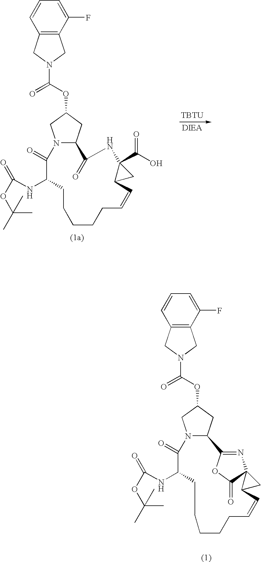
C1(F)=CC=CC2=C1CN(C(OC1CC3N(C1)C(=O)C(NC(OC(C)(C)C)=O)CCCCCC=CC1CC1(C(O)=O)NC3=O)=O)C2.[TBTU].C1(F)=CC=CC2=C1CN(C(OC1CC3N(C1)C(=O)C(NC(OC(C)(C)C)=O)CCCCCC=CC1CC14N=C3OC4=O)=O)C2
